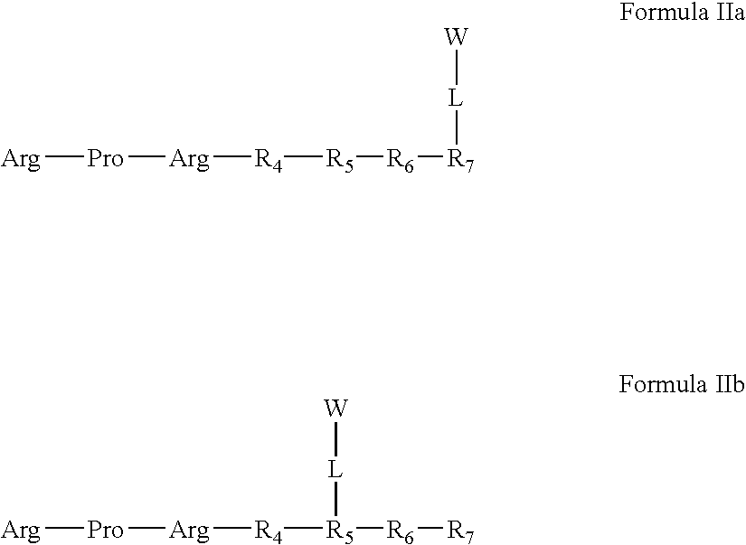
[R4]([R5][R6][R7][L][W])[Arg][Pro][Arg].[R4]([R5]([R6][R7])[L][W])[Arg][Pro][Arg]
